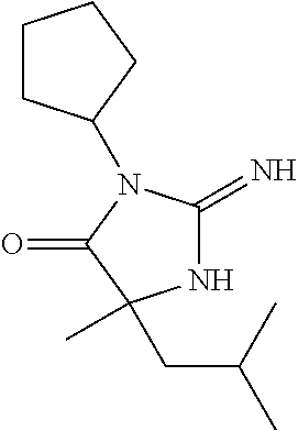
N1C(=N)N(C2CCCC2)C(=O)C1(CC(C)C)C
